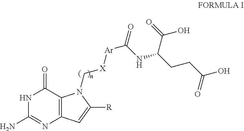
NC1=NC2=C(C(=O)N1)N(C[X][Ar]C(NC(CCC(=O)O)C(=O)O)=O)C([R])=C2
